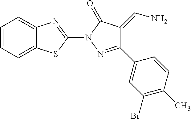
C1=CC=C2C(=C1)N=C(N1N=C(C3=CC(Br)=C(C)C=C3)C(=CN)C1=O)S2
